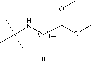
CC(NCC(OC)OC)(C)C
